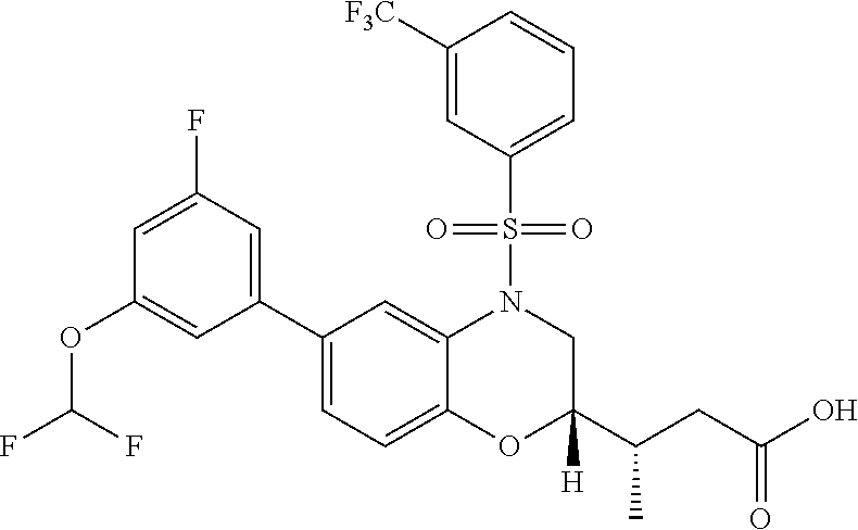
C1(C2=CC=C3C(=C2)N(S(C2=CC=CC([F3C])=C2)(=O)=O)CC(C(CC(O)=O)C)([H])O3)=CC(F)=CC(OC(F)F)=C1
